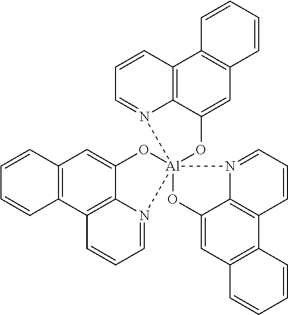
C12=C(C3=C4C(=C1)O[Al]15(N4=CC=C3)(N3=CC=CC4=C3C(=CC3=C4C=CC=C3)O1)N1=CC=CC3=C1C(=CC1=C3C=CC=C1)O5)C=CC=C2
